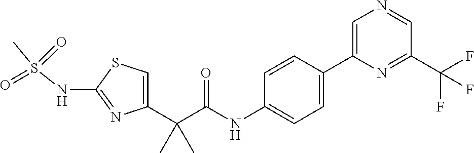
C1=C(C(C(NC2=CC=C(C3=CN=CC(C(F)(F)F)=N3)C=C2)=O)(C)C)N=C(NS(C)(=O)=O)S1
